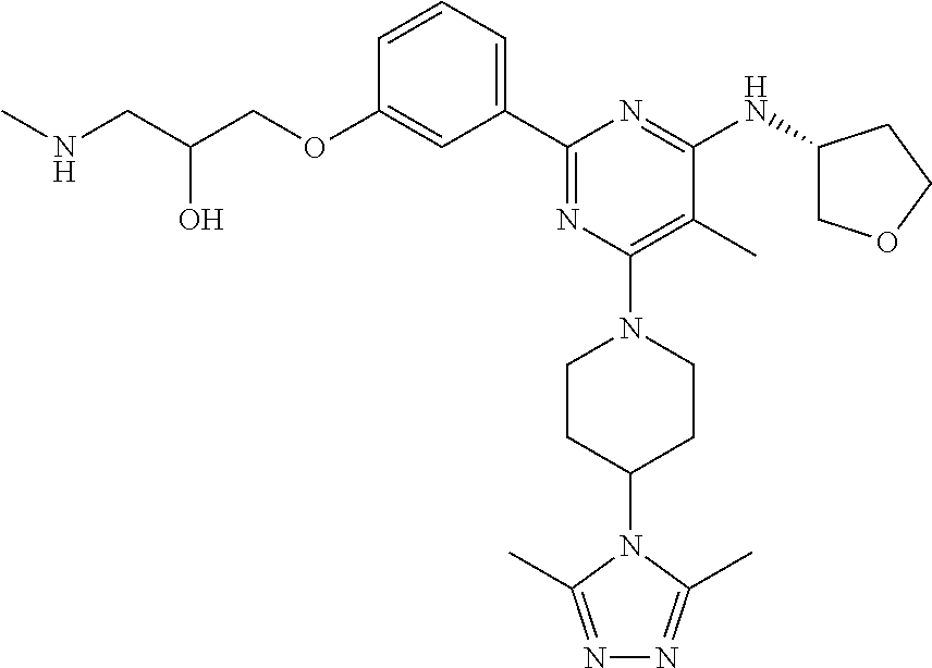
C1=CC=C(C2=NC(N3CCC(N4C(C)=NN=C4C)CC3)=C(C)C(NC3COCC3)=N2)C=C1OCC(CNC)O
